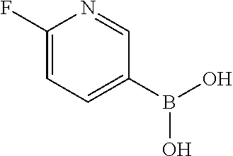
FC1=CC=C(B(O)O)C=N1
